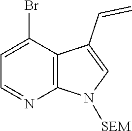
C1=C(Br)C2=C(N=C1)N([SEM])C=C2C=C
